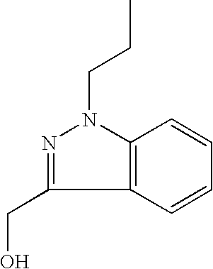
N1=C(CO)C2=C(N1CCC)C=CC=C2
